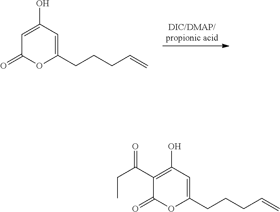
C1=C(O)C=C(CCCC=C)OC1=O.C1(C(CC)=O)=C(O)C=C(CCCC=C)OC1=O
